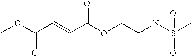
COC(C=CC(OCCNS(C)(=O)=O)=O)=O
